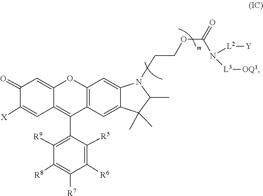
C1=C([X])C(=O)C=C2C1=C(C1=C([R9])C([R8])=C([R7])C([R6])=C1[R5])C1=C(O2)C=C2C(=C1)C(C)(C)C(C)N2CCOC(N([L2][Y])[L3][OQ1])=O
